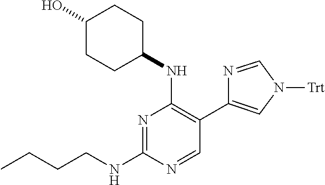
N1=C(NCCCC)N=CC(C2=CN([Trt])C=N2)=C1NC1CCC(O)CC1
